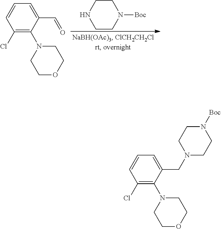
C1CNCCN1[Boc].C1=C(C=O)C(N2CCOCC2)=C(Cl)C=C1.C1=C(CN2CCN([Boc])CC2)C(N2CCOCC2)=C(Cl)C=C1
